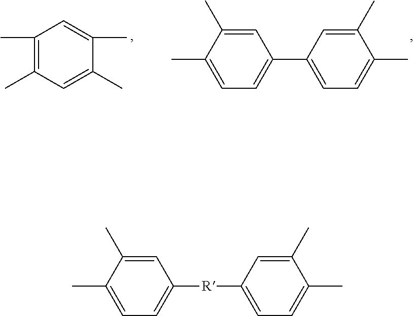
C1(C)=C(C)C=C(C)C(C)=C1.C1=C(C)C(C)=CC=C1C1=CC=C(C)C(C)=C1.C1=C(C)C(C)=CC=C1[R]C1=CC=C(C)C(C)=C1
